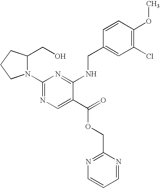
N1(C2=NC=C(C(=O)OCC3=NC=CC=N3)C(NCC3=CC(Cl)=C(OC)C=C3)=N2)C(CO)CCC1
